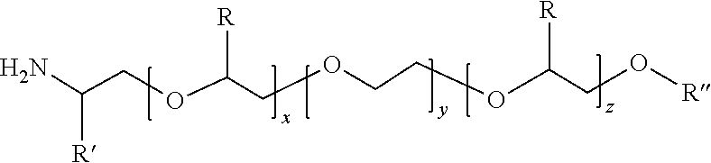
NC(COC(COCCOC(CO[R])[R])[R])[R]
